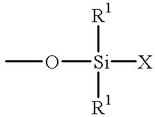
O([Si]([X])([R1])[R1])C
